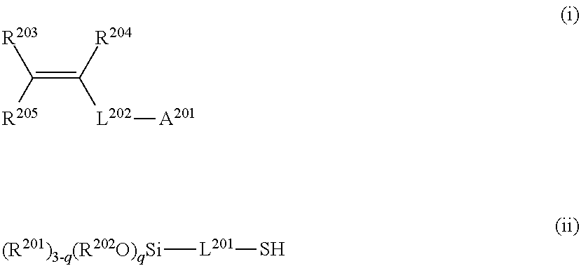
[(R201)3-q(R202O)qSi][L201]S.C(=C([R205])[R203])([L202][A201])[R204]
